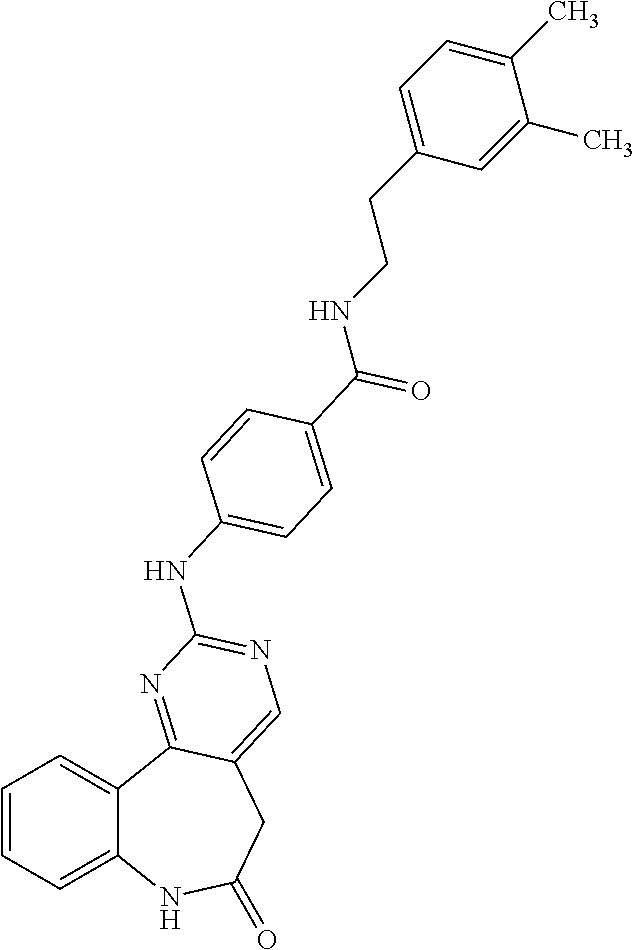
C1=CC=C2C(=C1)C1=NC(NC3=CC=C(C(=O)NCCC4=CC=C(C)C(C)=C4)C=C3)=NC=C1CC(=O)N2
